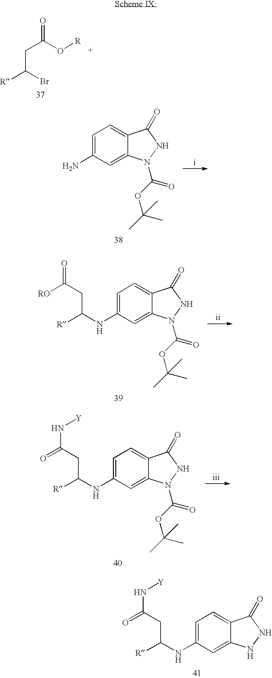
C(C(Br)[R])C(=O)O[R].C1=C(N)C=C2C(=C1)C(=O)NN2C(OC(C)(C)C)=O.C1=C(NC(CC(N[Y])=O)[R])C=C2C(=C1)C(=O)NN2C(OC(C)(C)C)=O.C1=C(NC(CC(=O)[RO])[R])C=C2C(=C1)C(=O)NN2C(OC(C)(C)C)=O.C1=C(NC(CC(N[Y])=O)[R])C=C2C(=C1)C(=O)NN2
